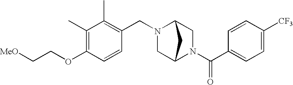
C(OC1=C(C)C(C)=C(CN2C3CN(C(C4=CC=C([CF3])C=C4)=O)C(C2)C3)C=C1)C[MeO]
